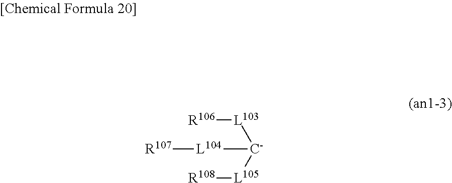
[R106][L103][C-]([L105][R108])[L104][R107]
